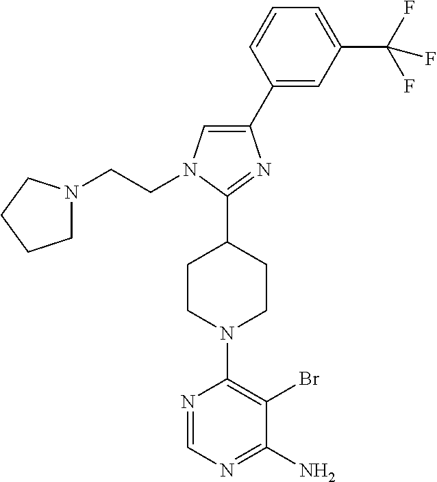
N1=CN=C(N)C(Br)=C1N1CCC(C2=NC(C3=CC(C(F)(F)F)=CC=C3)=CN2CCN2CCCC2)CC1
